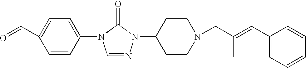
C1(N2C=NN(C3CCN(CC(=CC4=CC=CC=C4)C)CC3)C2=O)=CC=C(C=O)C=C1
